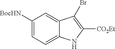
C1([BocHN])=CC=C2C(=C1)C(Br)=C([CO2Et])N2
